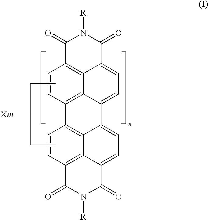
C1(=O)C2=C3C(=CC=C4C3=C(C3=C5C4=CC=C4C5=C(C(=O)N([R])C4=O)C=C3)C=C2)C(=O)N1[R].CCC(CC)[Xm]
